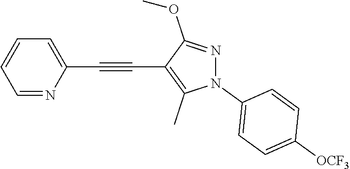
C1=NC(C#CC2=C(C)N(C3=CC=C([OCF3])C=C3)N=C2OC)=CC=C1
